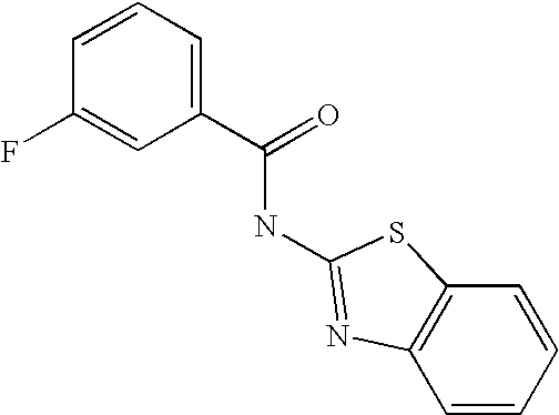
C1=CC=C(C(=O)NC2=NC3=C(C=CC=C3)S2)C=C1F
